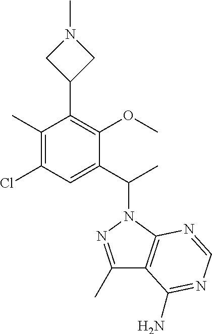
C1(C)=C(Cl)C=C(C(C)N2N=C(C)C3=C2N=CN=C3N)C(OC)=C1C1CN(C)C1
